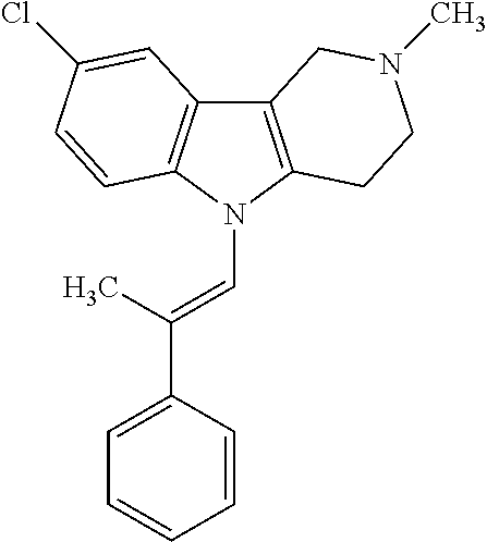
C12=C(N(C=C(C3=CC=CC=C3)C)C3=C1C=C(Cl)C=C3)CCN(C)C2
